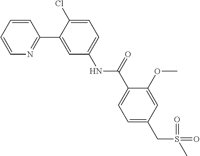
C1=CC=CN=C1C1=CC(NC(C2=CC=C(CS(C)(=O)=O)C=C2OC)=O)=CC=C1Cl
